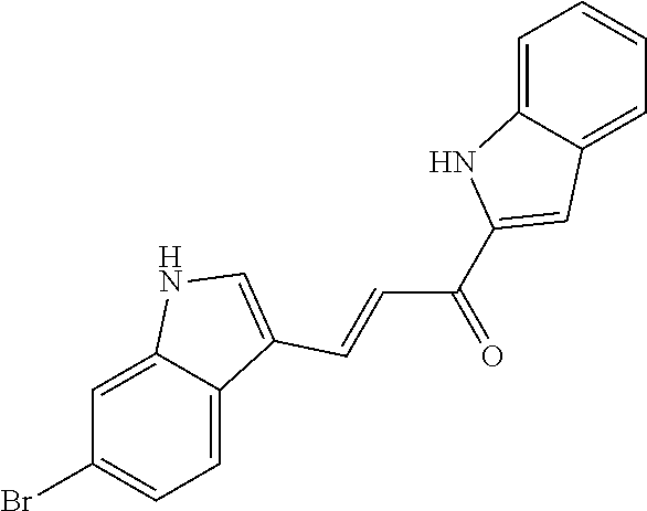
C1=C2C(=CC=C1)C=C(C(=O)C=CC1=CNC3=CC(Br)=CC=C31)N2
